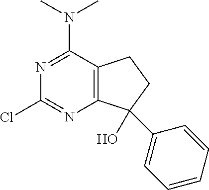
N1=C(N(C)C)C2=C(N=C1Cl)C(C1=CC=CC=C1)(O)CC2
